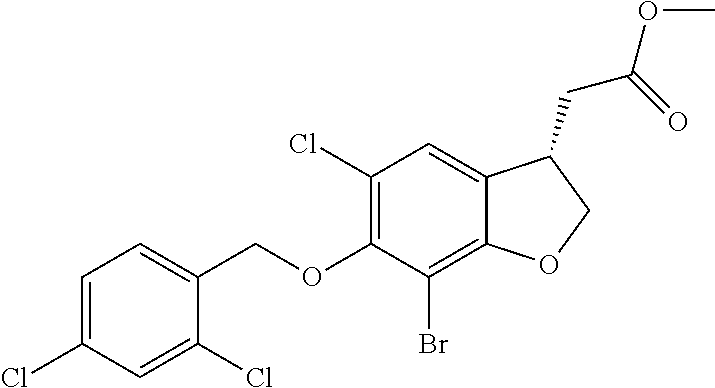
C1=C(Cl)C=C(Cl)C(COC2=C(Cl)C=C3C(=C2Br)OCC3CC(=O)OC)=C1
